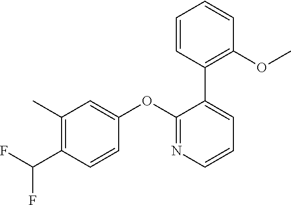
C1(C)=C(C(F)F)C=CC(OC2=NC=CC=C2C2=C(OC)C=CC=C2)=C1
